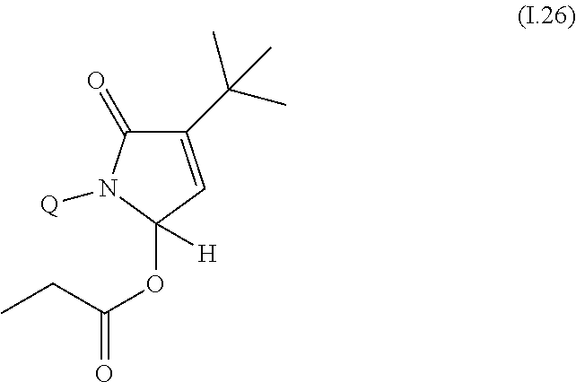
C1(C(C)(C)C)=CC(OC(=O)CC)([H])N([Q])C1=O
